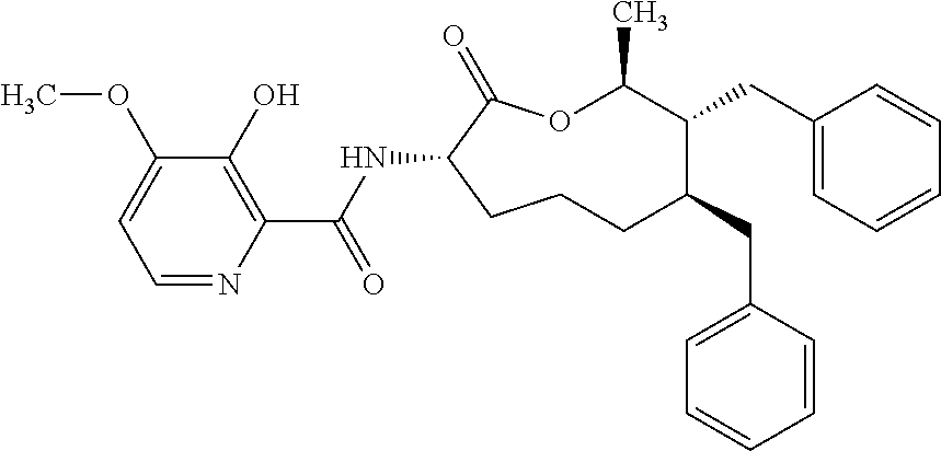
C1CC(NC(C2=C(O)C(OC)=CC=N2)=O)C(=O)OC(C)C(CC2=CC=CC=C2)C(CC2=CC=CC=C2)C1
